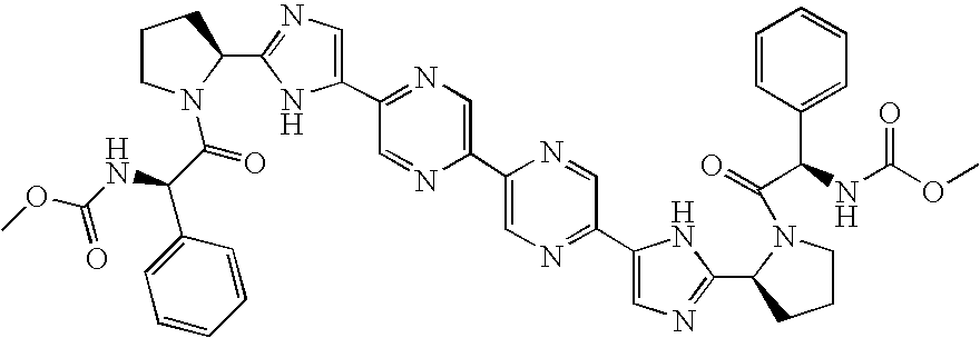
C1(C2=CN=C(C3CCCN3C(C(NC(OC)=O)C3=CC=CC=C3)=O)N2)=NC=C(C2=CN=C(C3=CN=C(C4CCCN4C(=O)C(NC(=O)OC)C4=CC=CC=C4)N3)C=N2)N=C1
